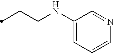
C1(NCCC)=CC=CN=C1
